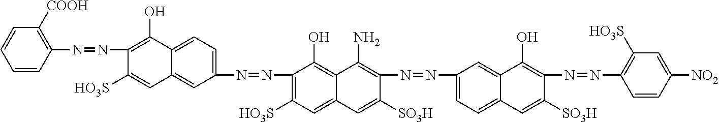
C1=CC(N=NC2=C(O)C3=CC=C(N=NC4=C([HO3S])C=C5C(=C4O)C(N)=C(N=NC4=CC=C6C(=C4)C(O)=C(N=NC4=C([HO3S])C=C([NO2])C=C4)C([SO3H])=C6)C([SO3H])=C5)C=C3C=C2[HO3S])=C([COOH])C=C1
